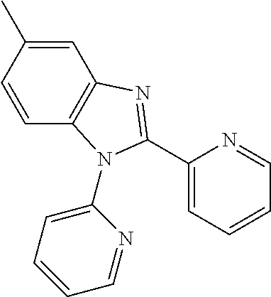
C1=CC(C)=CC2=C1N(C1=CC=CC=N1)C(C1=CC=CC=N1)=N2
